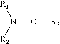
[R1]N([R2])O[R3]
